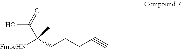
OC(=O)C(CCCC#C)(C)[FmocHN]
